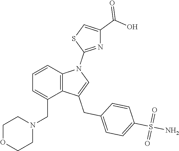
C1=CC2=C(C(CN3CCOCC3)=C1)C(CC1=CC=C(S(N)(=O)=O)C=C1)=CN2C1=NC(C(=O)O)=CS1
